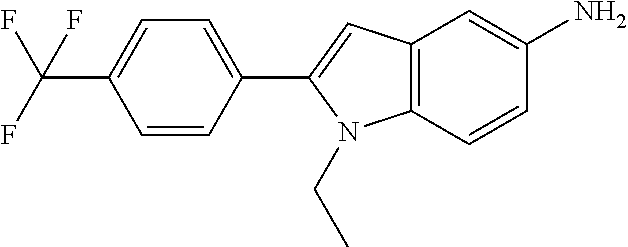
C1=C(C(F)(F)F)C=CC(C2=CC3=C(N2CC)C=CC(N)=C3)=C1
